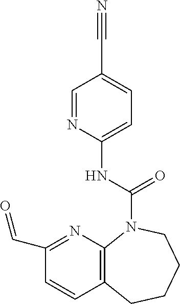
C1=NC(NC(=O)N2C3=C(C=CC(C=O)=N3)CCCC2)=CC=C1C#N
